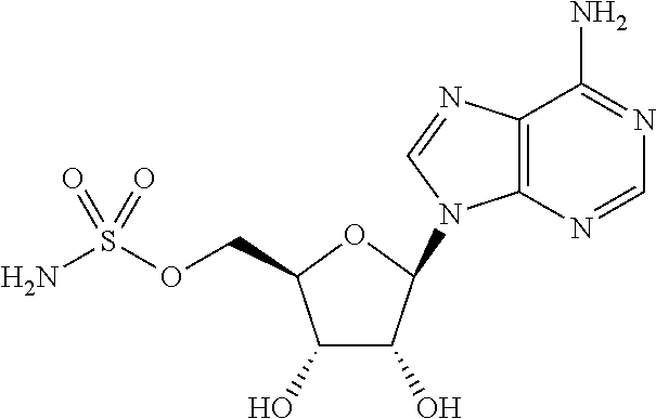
C12=C(N=CN=C1N)N(C1C(O)C(O)C(COS(N)(=O)=O)O1)C=N2
